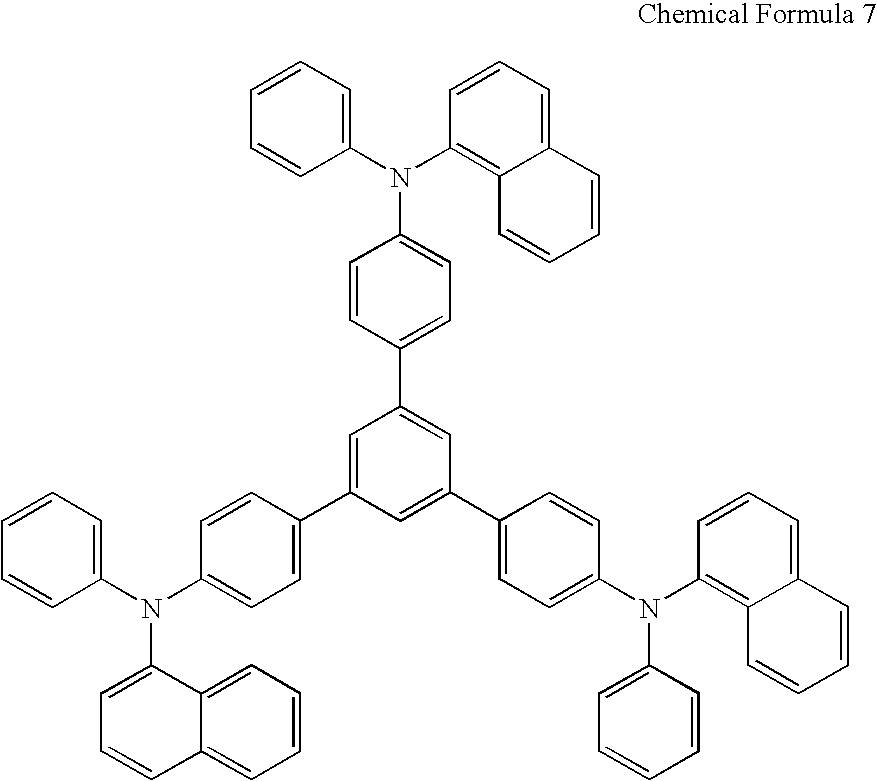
C1=CC=C(N(C2=CC=C(C3=CC(C4=CC=C(N(C5=CC=CC=C5)C5=C6C(=CC=C5)C=CC=C6)C=C4)=CC(C4=CC=C(N(C5=CC=CC6=CC=CC=C56)C5=CC=CC=C5)C=C4)=C3)C=C2)C2=C3C(=CC=C2)C=CC=C3)C=C1
